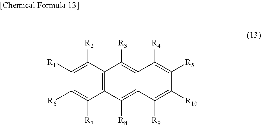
C12=C(C([R8])=C3C(=C1[R3])C([R4])=C([R5])C([R10])=C3[R9])C([R7])=C([R6])C([R1])=C2[R2]
